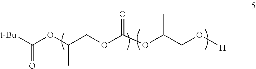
O(C(COC(OC(CO[H])C)=O)C)C(=O)[t-Bu]
